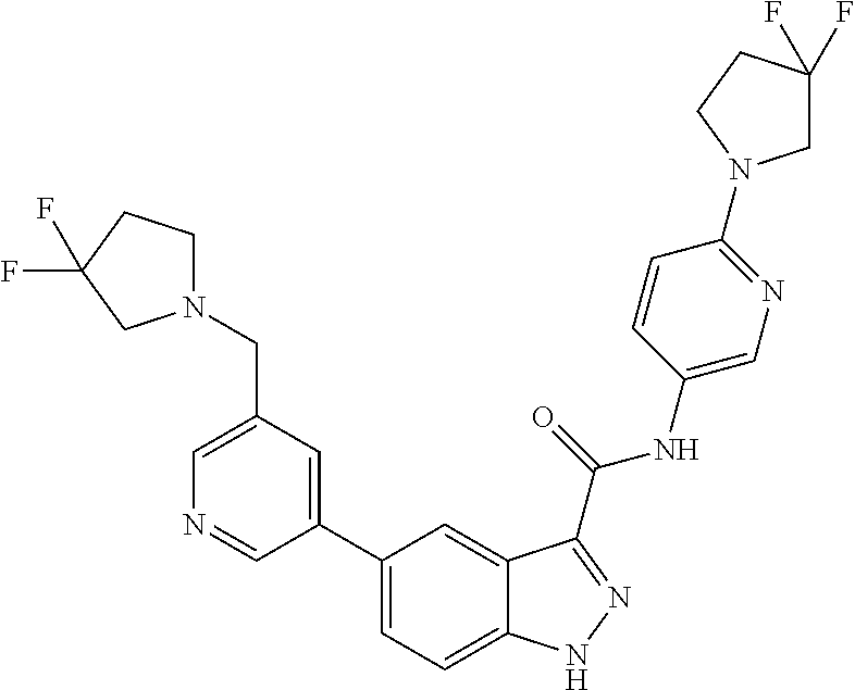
C1(CN2CCC(F)(F)C2)=CN=CC(C2=CC=C3C(=C2)C(C(NC2=CN=C(N4CC(F)(F)CC4)C=C2)=O)=NN3)=C1
